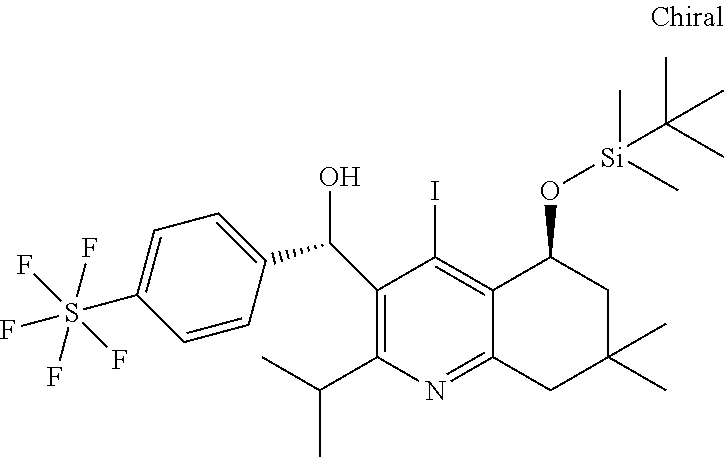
N1=C2C(=C(I)C(C(C3=CC=C(S(F)(F)(F)(F)F)C=C3)O)=C1C(C)C)C(O[Si](C(C)(C)C)(C)C)CC(C)(C)C2
